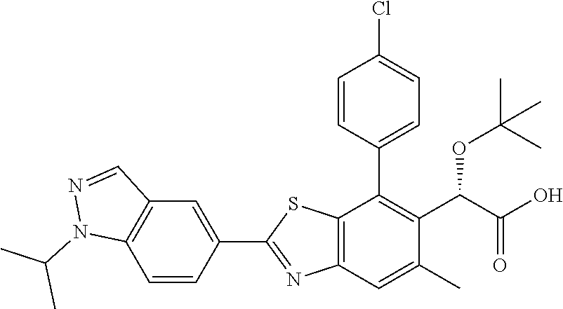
C1(C2=NC3=C(S2)C(C2=CC=C(Cl)C=C2)=C(C(OC(C)(C)C)C(=O)O)C(C)=C3)=CC2=C(C=C1)N(C(C)C)N=C2
